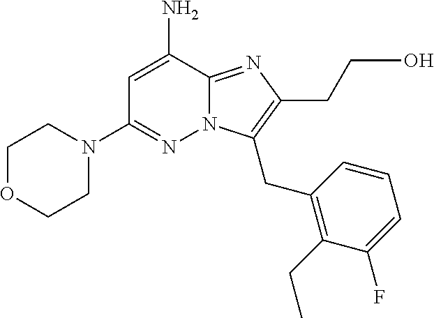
C1OCCN(C2=NN3C(=NC(CCO)=C3CC3=C(CC)C(F)=CC=C3)C(N)=C2)C1
